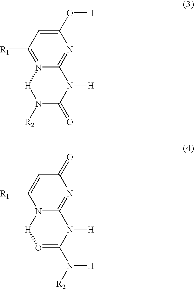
C1(O[H])=CC([R1])=N2C(=N1)N([H])C(=O)N([R2])[H]2.C1(=O)C=C([R1])N2C(=N1)N([H])C(N([H])[R2])=O[H]2
